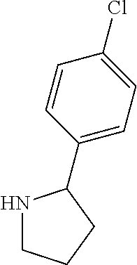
C1(C2NCCC2)=CC=C(Cl)C=C1
